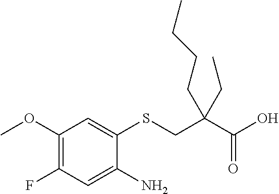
C1(OC)=C(F)C=C(N)C(SCC(C(O)=O)(CC)CCCC)=C1
